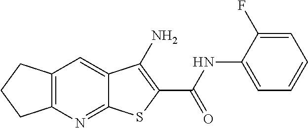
C12=C(N=C3C(=C1)C(N)=C(C(NC1=CC=CC=C1F)=O)S3)CCC2
